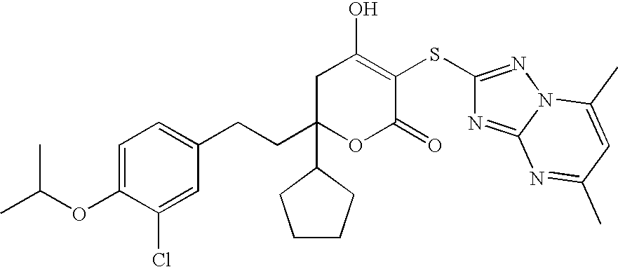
C1=C(OC(C)C)C(Cl)=CC(CCC2(C3CCCC3)OC(=O)C(SC3=NN4C(=N3)N=C(C)C=C4C)=C(O)C2)=C1
